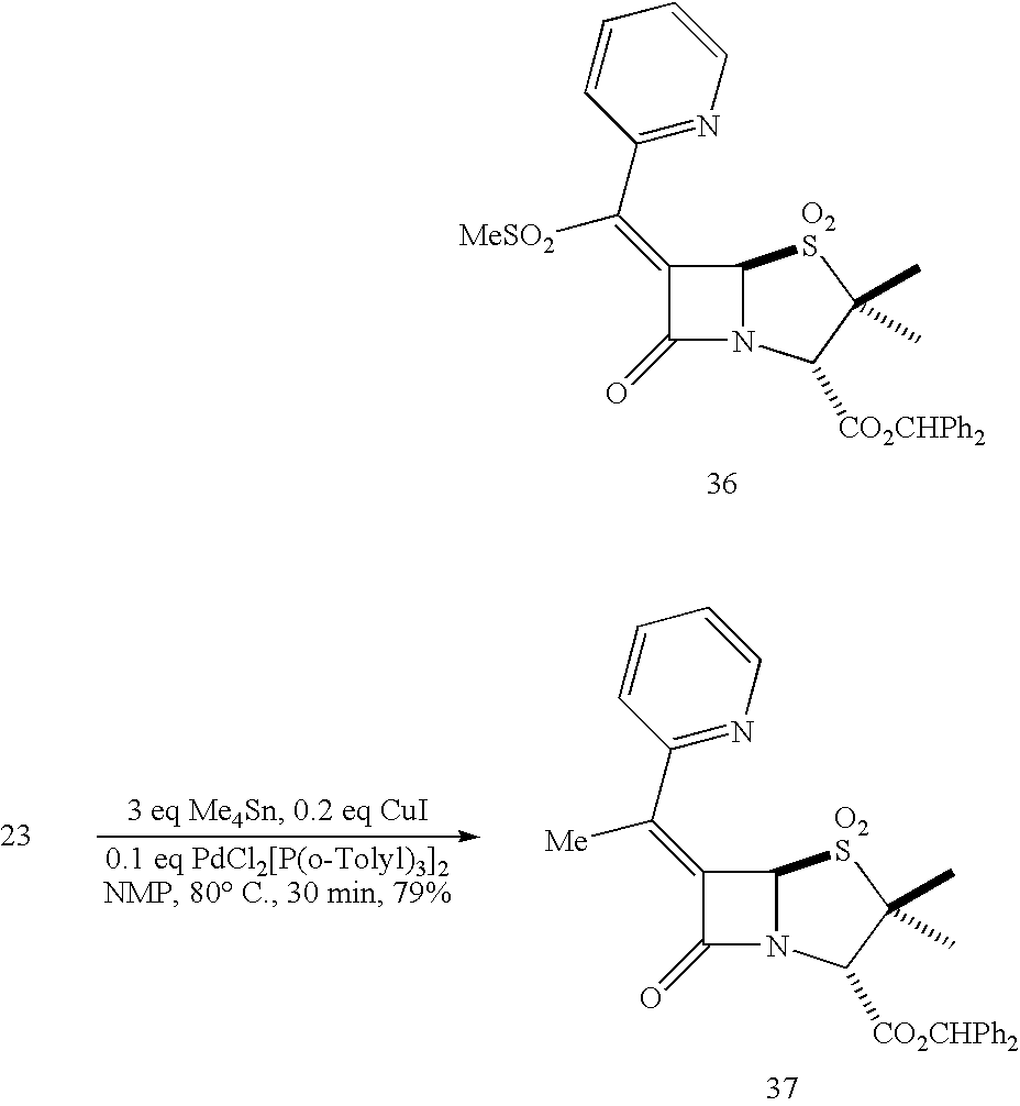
C1(=C([MeSO2])C2=NC=CC=C2)C(=O)N2C1[O2S]C(C)(C)C2[CO2CHPh2].C1(=C([Me])C2=NC=CC=C2)C(=O)N2C1[O2S]C(C)(C)C2[CO2CHPh2]
